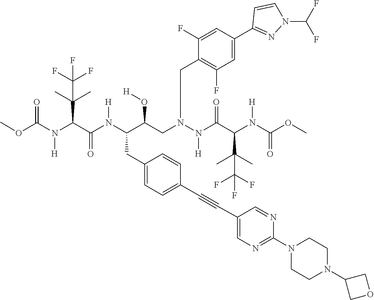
COC(N(C(C(N(C(C(CN(N(C(C(N(C(OC)=O)[H])C(C)(C)C(F)(F)F)=O)[H])CC1=C(F)C=C(C2=NN(C(F)F)C=C2)C=C1F)O[H])CC1=CC=C(C#CC2=CN=C(N3CCN(C4COC4)CC3)N=C2)C=C1)[H])=O)C(C)(C)C(F)(F)F)[H])=O
